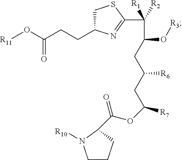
C1CCC(C(OC(CC(CC(C([R2])([R1])C2=NC(CCC(O[R11])=O)CS2)O[R3])[R6])[R7])=O)N1[R10]
